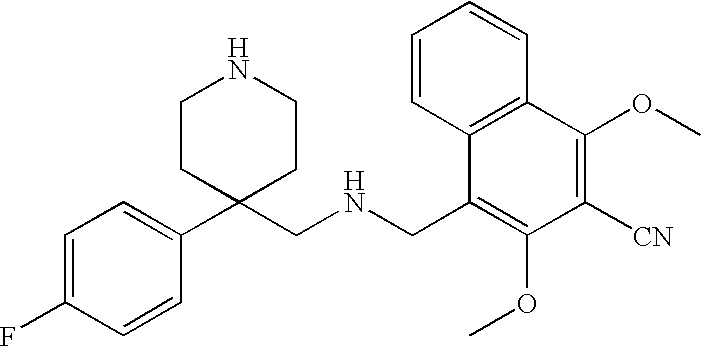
C1(C2(CNCC3=C(OC)C([CN])=C(OC)C4=C3C=CC=C4)CCNCC2)=CC=C(F)C=C1
